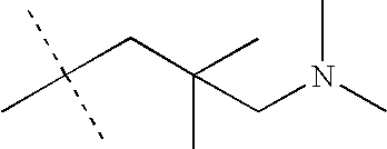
C(CC(C)(C)CN(C)C)(C)(C)C
